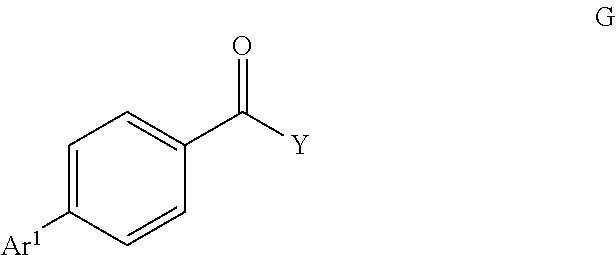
C1=C([Ar1])C=CC(C([Y])=O)=C1
